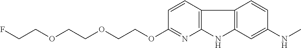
FCCOCCOCCOC1=NC2=C(C=C1)C1=C(N2)C=C(NC)C=C1
